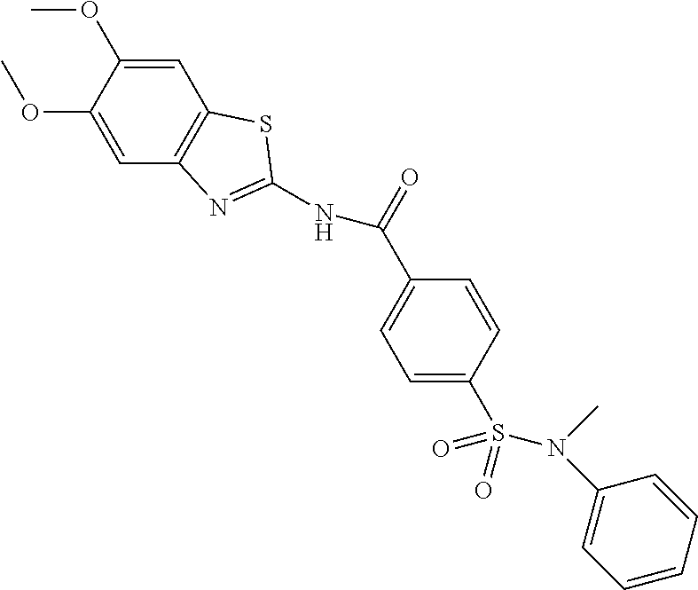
C1=C(OC)C(OC)=CC2=C1N=C(NC(C1=CC=C(S(N(C3=CC=CC=C3)C)(=O)=O)C=C1)=O)S2
